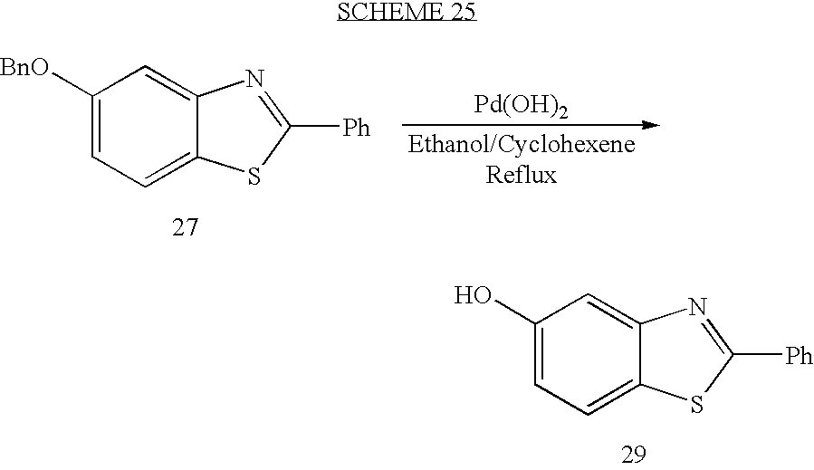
C1([BnO])=CC=C2C(=C1)N=C([Ph])S2.[Pd(OH)2].C1(O)=CC=C2C(=C1)N=C([Ph])S2
